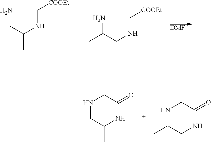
[DMF].NCC(NC[COOEt])C.NC(CNC[COOEt])C.N1CC(C)NC(=O)C1.N1C(C)CNC(=O)C1
